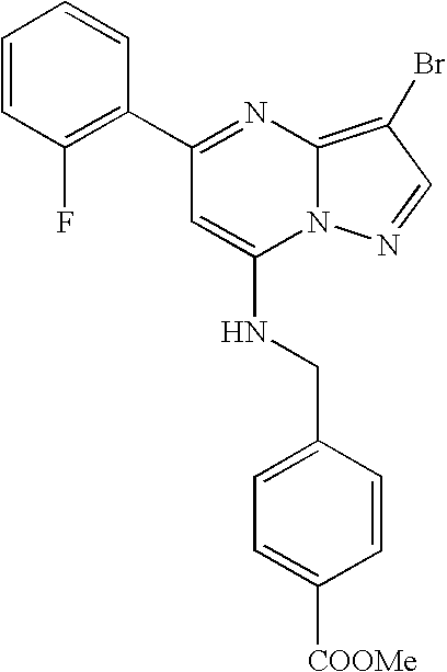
C1(C2=NC3=C(Br)C=NN3C(NCC3=CC=C([COOMe])C=C3)=C2)=C(F)C=CC=C1
